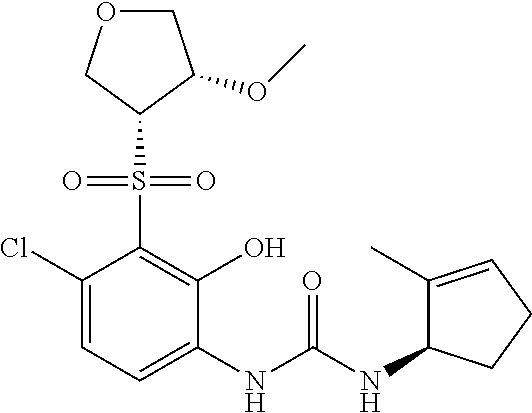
C1(Cl)=CC=C(NC(NC2C(C)=CCC2)=O)C(O)=C1S(=O)(=O)C1C(OC)COC1
